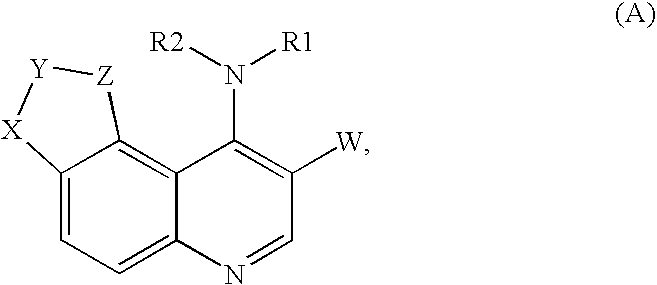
C12=CC=C3C(=C1[Z][Y][X]2)C(N([R2])[R1])=C([W])C=N3
